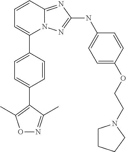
C1=CC2=NC(NC3=CC=C(OCCN4CCCC4)C=C3)=NN2C(C2=CC=C(C3=C(C)ON=C3C)C=C2)=C1
